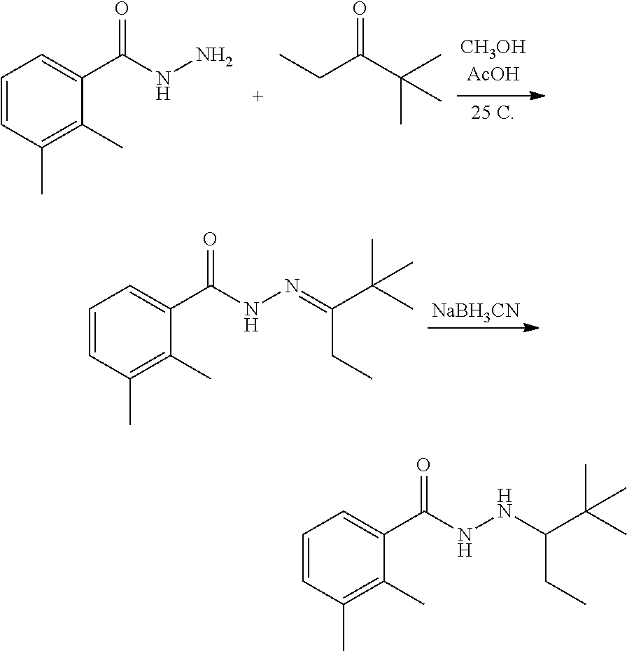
C1=CC(C)=C(C)C(C(NN)=O)=C1.C(C(=O)C(C)(C)C)C.[NaBH3CN].C1=CC(C)=C(C)C(C(NN=C(C(C)(C)C)CC)=O)=C1.C1=CC(C)=C(C)C(C(NNC(C(C)(C)C)CC)=O)=C1
